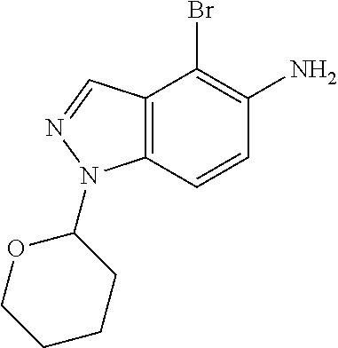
C1(N)=C(Br)C2=C(N(C3CCCCO3)N=C2)C=C1
